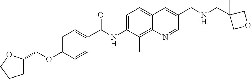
C1=C(OCC2CCCO2)C=CC(C(NC2=CC=C3C(=C2C)N=CC(CNCC2(C)COC2)=C3)=O)=C1
